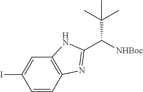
C([NHBoc])(C(C)(C)C)C1=NC2=C(C=C(I)C=C2)N1
